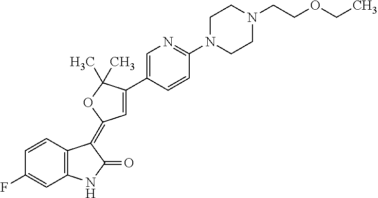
C1=CC2=C(C=C1F)NC(=O)C2=C1C=C(C2=CN=C(N3CCN(CCOCC)CC3)C=C2)C(C)(C)O1
